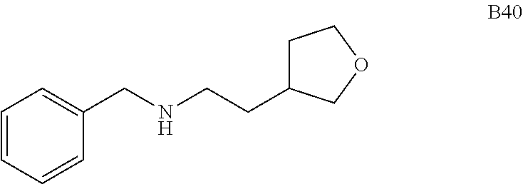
C1=CC=CC(CNCCC2CCOC2)=C1
